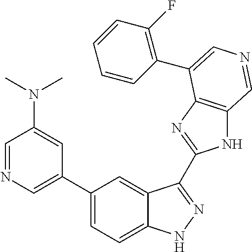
C1(C2=CN=CC(N(C)C)=C2)=CC=C2C(=C1)C(C1=NC3=C(N1)C=NC=C3C1=C(F)C=CC=C1)=NN2
